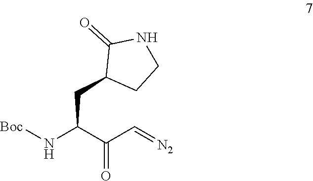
C(C(C(C=[N2])=O)N[Boc])C1CCNC1=O
